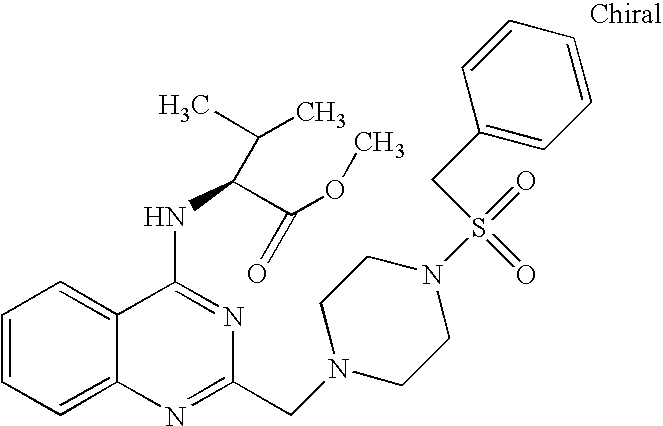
C1=CC=C2C(=C1)C(NC(C(OC)=O)C(C)C)=NC(CN1CCN(S(=O)(=O)CC3=CC=CC=C3)CC1)=N2
